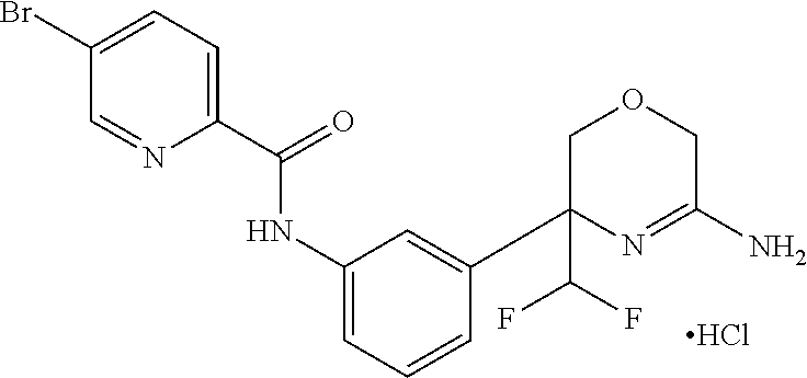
Cl.C1(C(=O)NC2=CC=CC(C3(C(F)F)N=C(N)COC3)=C2)=CC=C(Br)C=N1
